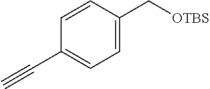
C1=C(C[OTBS])C=CC(C#C)=C1
